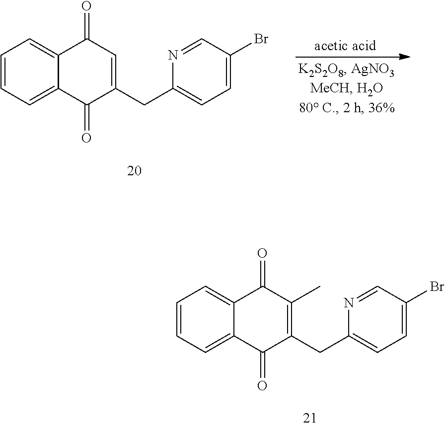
C1=CC=C2C(=C1)C(=O)C=C(CC1=CC=C(Br)C=N1)C2=O.C1=CC=C2C(=C1)C(=O)C(C)=C(CC1=CC=C(Br)C=N1)C2=O
